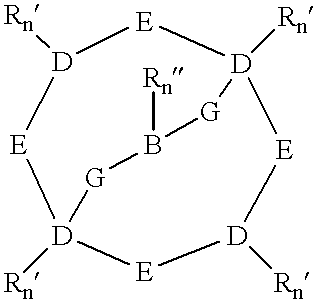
[D]12([Rn])[E][D]([Rn])[E][D]([Rn])([E][D]([Rn])[E]1)[G]B([Rn])[G]2
